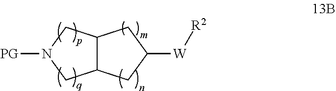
C12C(CN([PG])C1)CC([W][R2])C2
